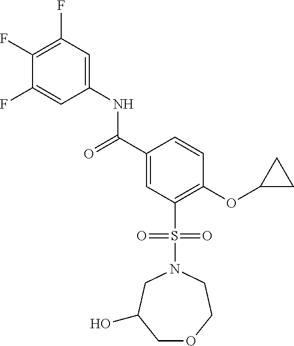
C1(F)=C(F)C=C(NC(C2=CC(S(=O)(=O)N3CC(O)COCC3)=C(OC3CC3)C=C2)=O)C=C1F
